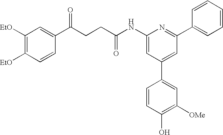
C1(NC(CCC(C2=CC([EtO])=C([EtO])C=C2)=O)=O)=CC(C2=CC([OMe])=C(O)C=C2)=CC(C2=CC=CC=C2)=N1
